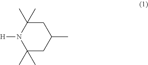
[H]N1C(C)(C)CC(C)CC1(C)C
